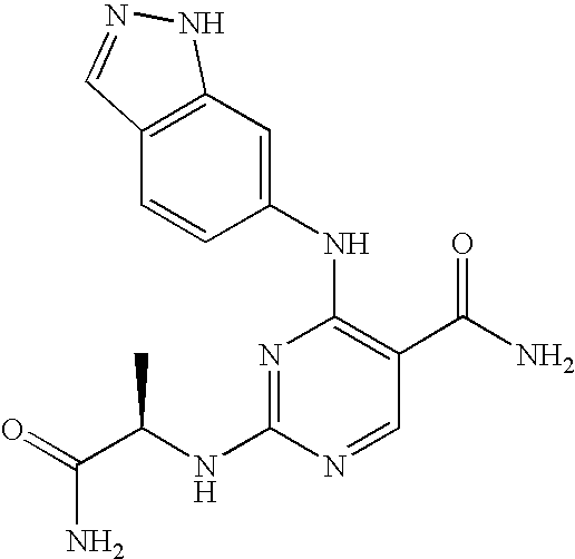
C1(NC2=C(C(N)=O)C=NC(NC(C(=O)N)C)=N2)=CC2=C(C=C1)C=NN2
